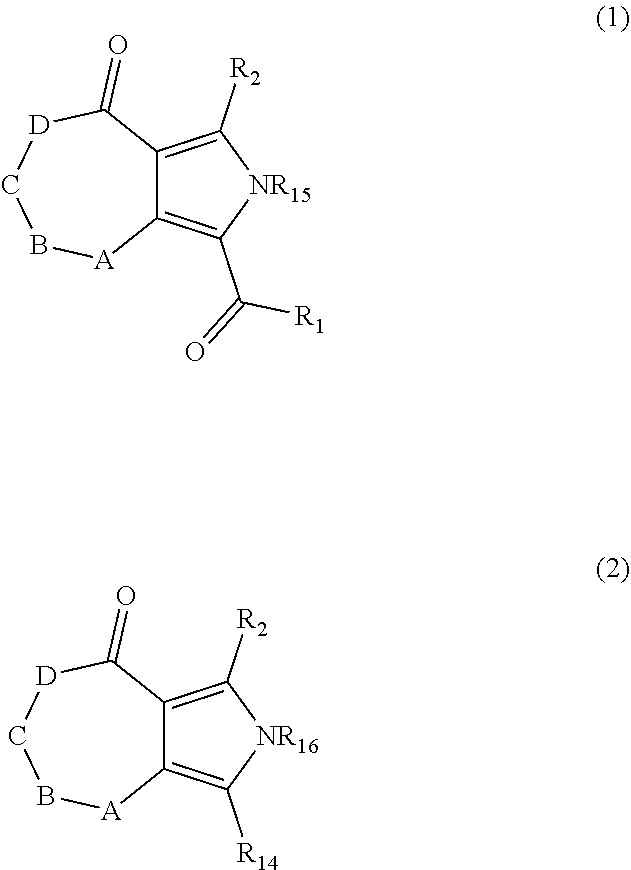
C12=C(C([R1])=O)[NR15]C([R2])=C1C(=O)[D]CB[A]2.C12=C([R14])[NR16]C([R2])=C1C(=O)[D]CB[A]2
